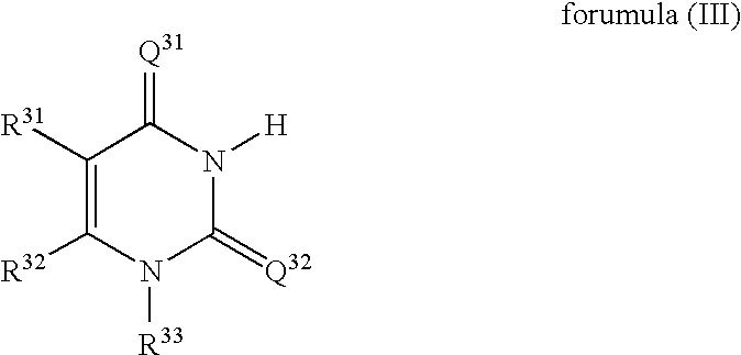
C1([R31])=C([R32])N([R33])C(=[Q32])N([H])C1=[Q31]
